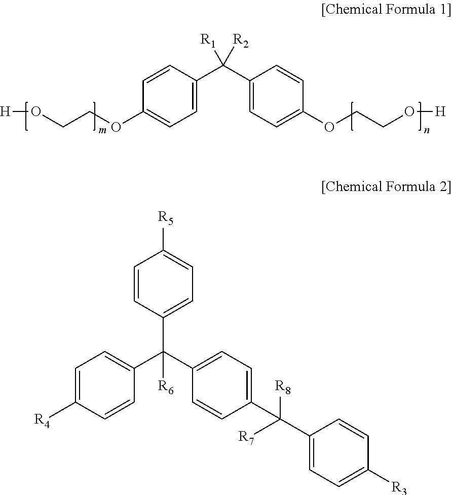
[H]OCCOC1=CC=C(C(C2=CC=C(OCCO[H])C=C2)([R1])[R2])C=C1.C1=C([R4])C=CC(C(C2=CC=C([R5])C=C2)(C2=CC=C(C([R8])([R7])C3=CC=C([R3])C=C3)C=C2)[R6])=C1
